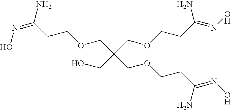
ON=C(N)CCOCC(COCCC(=NO)N)(CO)COCCC(=NO)N
